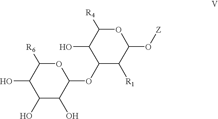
C1(O)C(O)C(OC2C(O)C([R4])OC(O[Z])C2[R1])OC([R6])C1O
